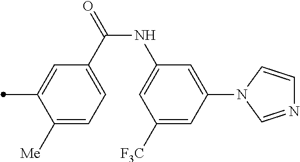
C1([Me])=CC=C(C(=O)NC2=CC([F3C])=CC(N3C=CN=C3)=C2)C=C1C
